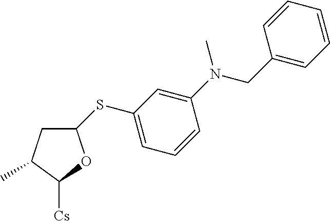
C1C(C)C([Cs])OC1SC1=CC=CC(N(CC2=CC=CC=C2)C)=C1
